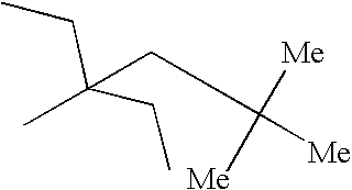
C([Me])(CC(C)(CC)CC)([Me])[Me]
